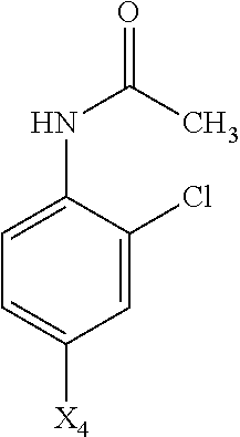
C1=C(NC(=O)C)C(Cl)=CC([X4])=C1
